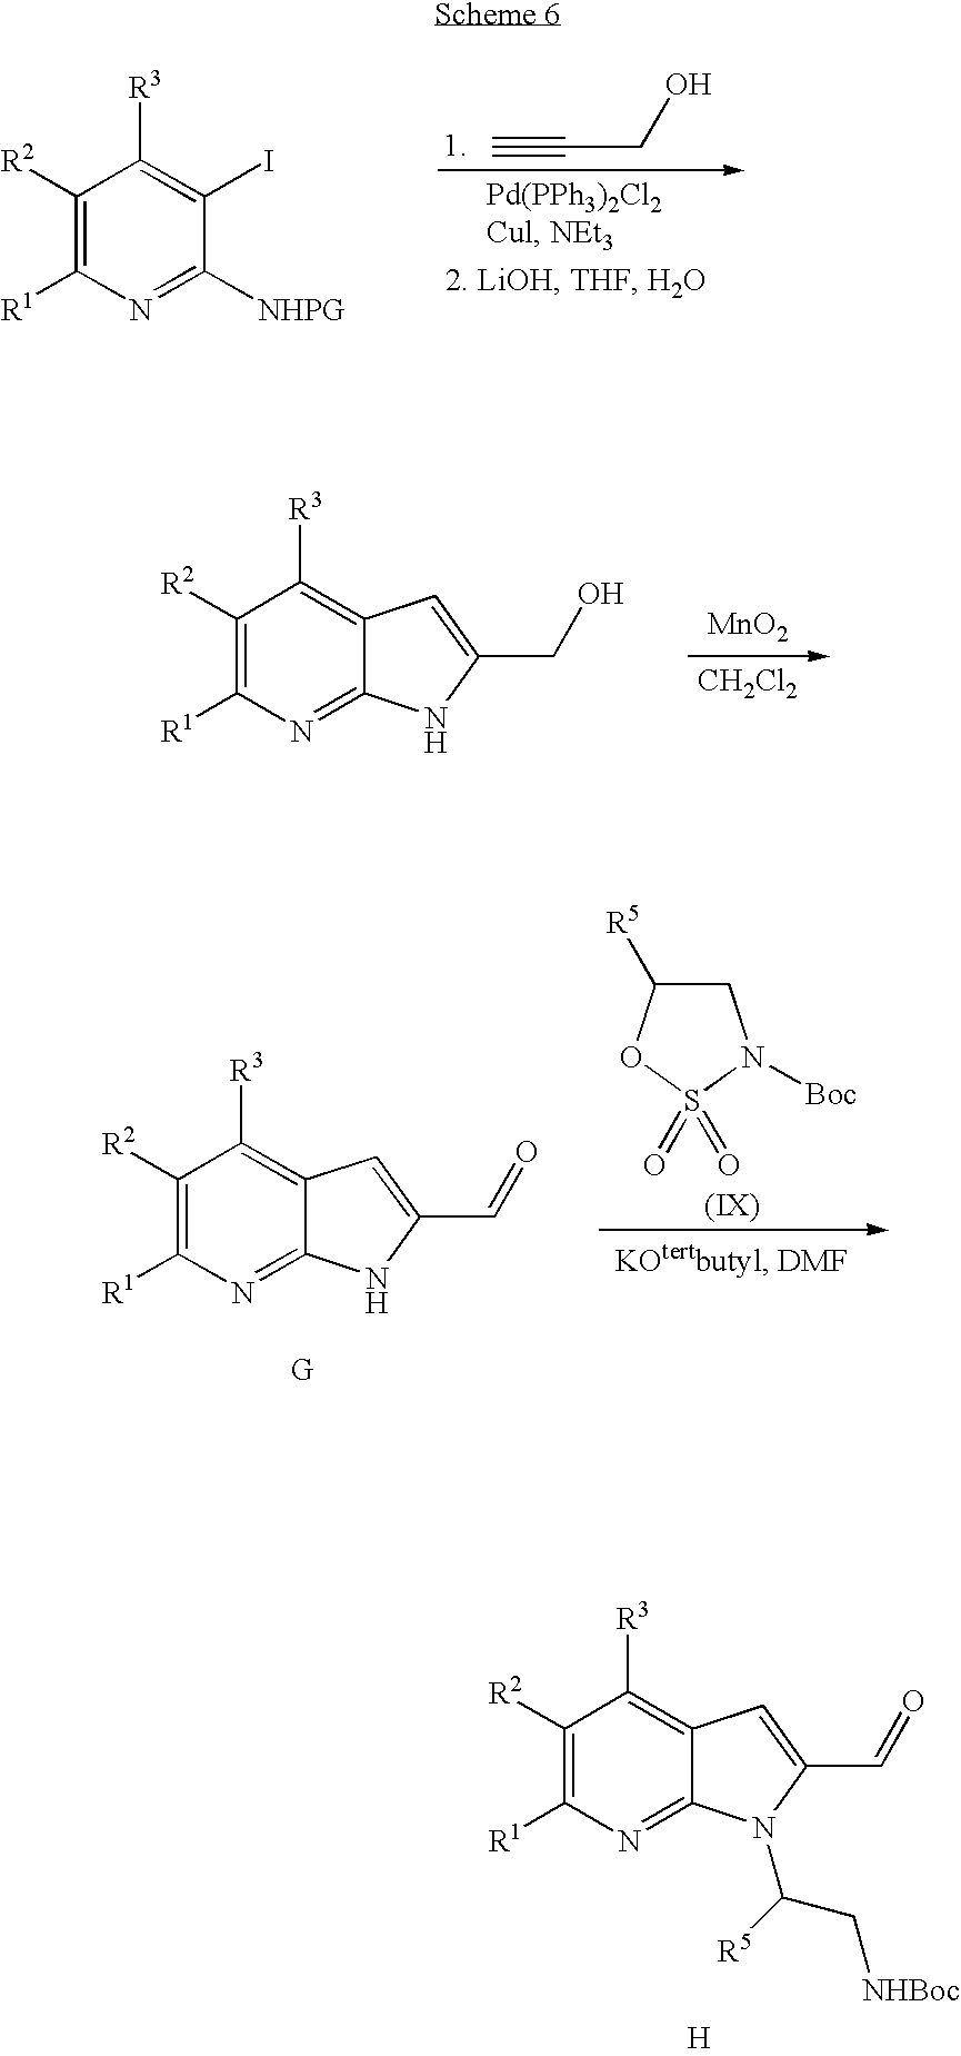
C1([R2])=C([R1])N=C([NHPG])C(I)=C1[R3].C(CO)#C.C1([R2])=C([R1])N=C2C(=C1[R3])C=C(CO)N2.[MnO2].[CH2Cl2].C1([R2])=C([R1])N=C2C(=C1[R3])C=C(C=O)N2.C1C([R5])OS(=O)(=O)N1[Boc].C1([R2])=C([R1])N=C2C(=C1[R3])C=C(C=O)N2C([R5])C[NHBoc].[H]
